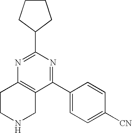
C1CNCC2=C1N=C(C1CCCC1)N=C2C1=CC=C([CN])C=C1
